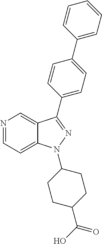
N1=CC=C2C(=C1)C(C1=CC=C(C3=CC=CC=C3)C=C1)=NN2C1CCC(C(=O)O)CC1
